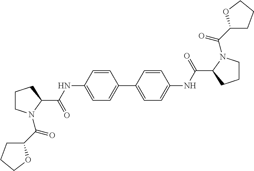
C1CN(C(C2OCCC2)=O)C(C(NC2=CC=C(C3=CC=C(NC(C4N(C(C5OCCC5)=O)CCC4)=O)C=C3)C=C2)=O)C1
